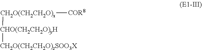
[CH2O(CH2CH2O)x]([COR8])[CHO(CH2CH2O)yH][CH2O(CH2CH2O)zSOO3X]
